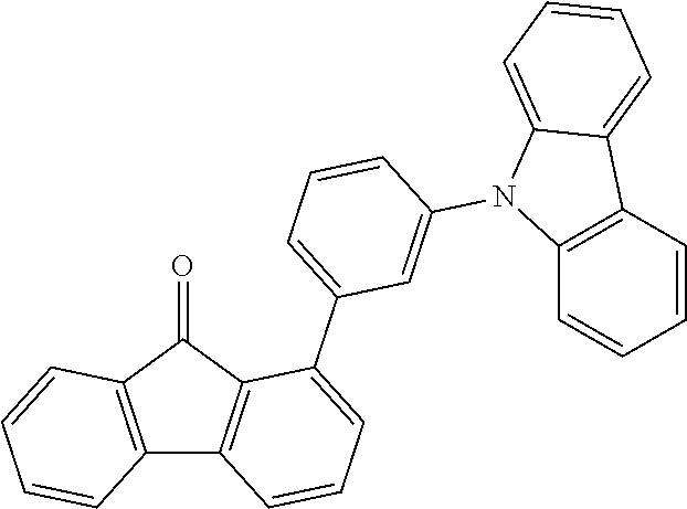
C12=C(C(=O)C3=C1C=CC=C3C1=CC=CC(N3C4=C(C5=CC=CC=C35)C=CC=C4)=C1)C=CC=C2
